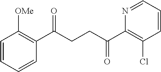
C1(C(CCC(C2=C(Cl)C=CC=N2)=O)=O)=C([OMe])C=CC=C1
